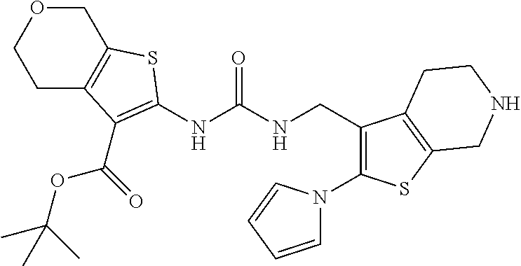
N(C(NCC1=C(N2C=CC=C2)SC2=C1CCNC2)=O)C1=C(C(OC(C)(C)C)=O)C2=C(COCC2)S1
